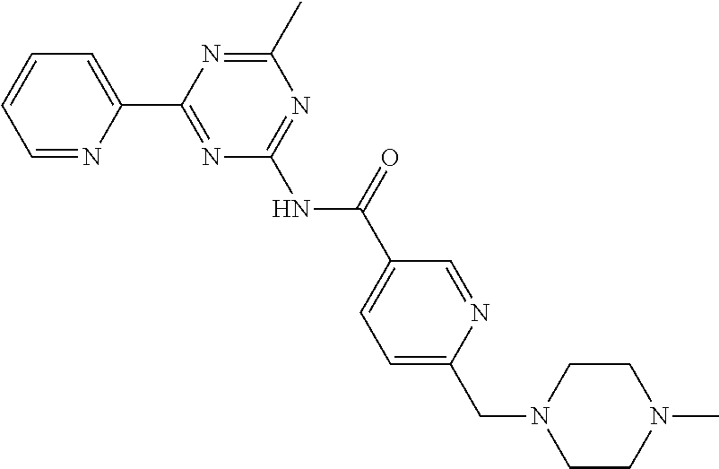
C1=NC(C2=NC(NC(C3=CC=C(CN4CCN(C)CC4)N=C3)=O)=NC(C)=N2)=CC=C1
